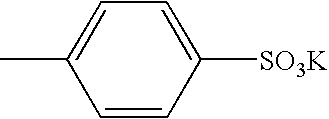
CC1=CC=C([SO3K])C=C1
